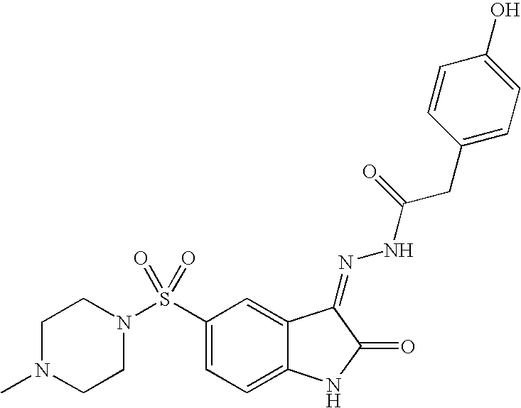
C1N(C)CCN(S(C2=CC=C3C(=C2)C(=NNC(CC2=CC=C(O)C=C2)=O)C(=O)N3)(=O)=O)C1
